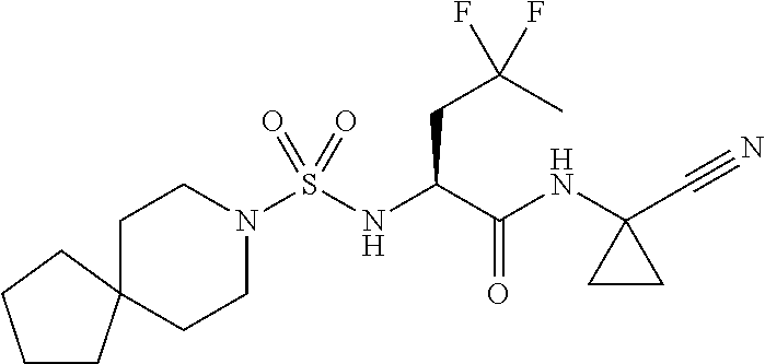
C1CC2(CC1)CCN(S(NC(C(NC1(C#N)CC1)=O)CC(C)(F)F)(=O)=O)CC2
